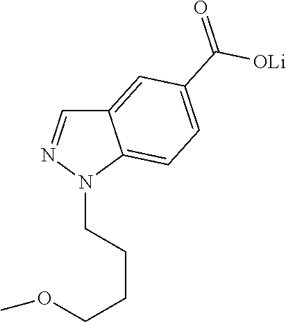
C1=NN(CCCCOC)C2=CC=C(C([OLi])=O)C=C12
